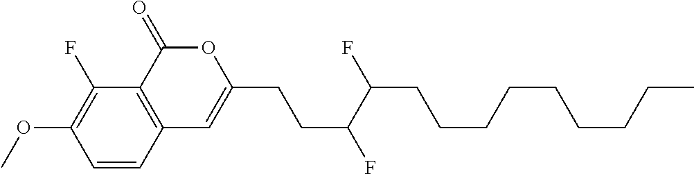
C1=CC2=C(C(F)=C1OC)C(=O)OC(CCC(F)C(F)CCCCCCCCC)=C2
